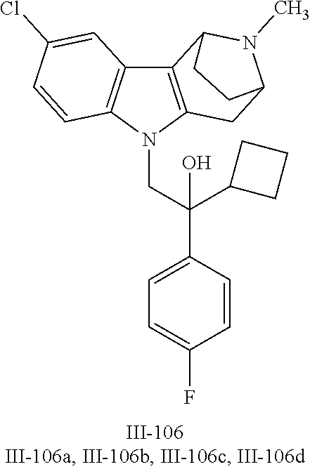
N1(CC(C2=CC=C(F)C=C2)(C2CCC2)O)C2=C(C3=C1C=CC(Cl)=C3)C1N(C)C(C2)CC1
